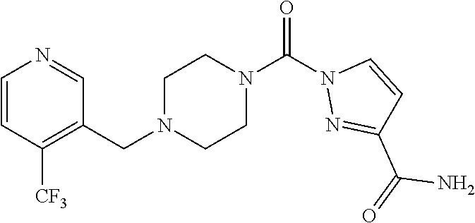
C1=CC([CF3])=C(CN2CCN(C(N3N=C(C(=O)N)C=C3)=O)CC2)C=N1
